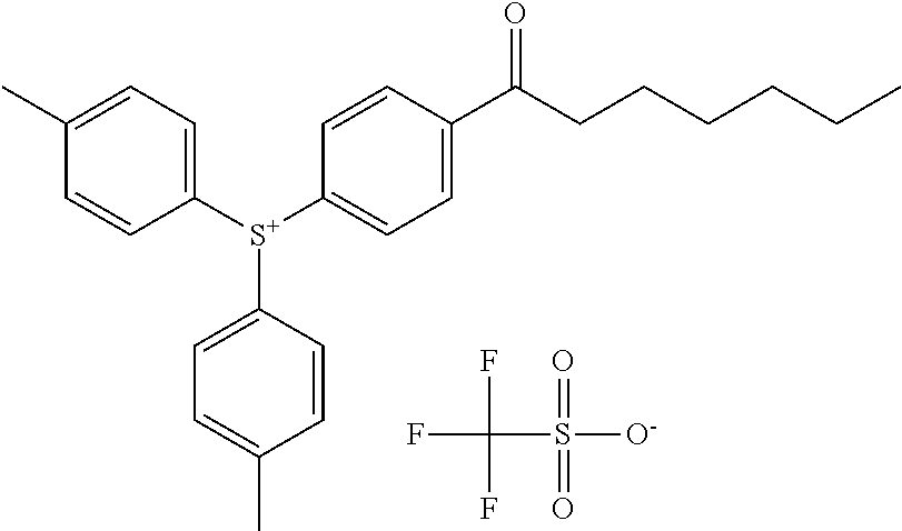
CC1=CC=C([S+](C2=CC=C(C(CCCCCC)=O)C=C2)C2=CC=C(C)C=C2)C=C1.FC(F)(F)S([O-])(=O)=O
